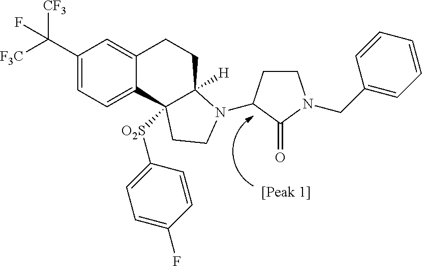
C1(C([F3C])([CF3])F)=CC=C2C(=C1)CCC1([H])C2([O2S]C2=CC=C(F)C=C2)CCN1C1CCN(CC2=CC=CC=C2)C1=O
